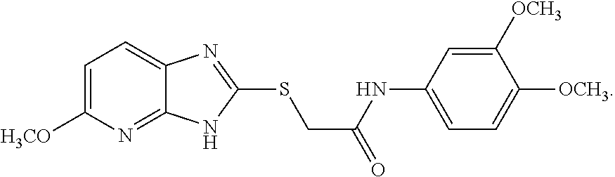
C1=C([H3CO])N=C2C(=C1)N=C(SCC(=O)NC1=CC=C([OCH3])C([OCH3])=C1)N2
